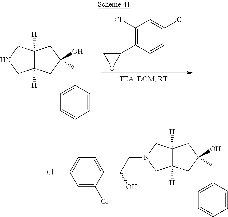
C1(Cl)=C(C2CO2)C=CC(Cl)=C1.C12([H])C([H])(CNC1)CC(O)(CC1=CC=CC=C1)C2.C12([H])C([H])(CN(CC(O)C3=CC=C(Cl)C=C3Cl)C1)CC(O)(CC1=CC=CC=C1)C2
